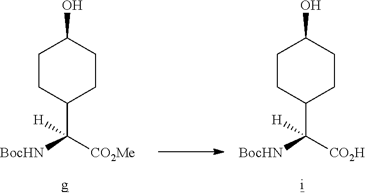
C1CC(C([CO2Me])([BocHN])[H])CCC1O.C1CC(C([CO2H])([BocHN])[H])CCC1O
